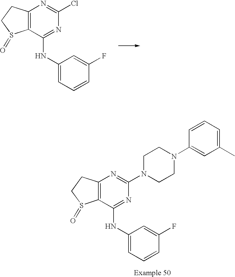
C12=C(C(NC3=CC=CC(F)=C3)=NC(Cl)=N1)S(=O)CC2.C12=C(C(NC3=CC=CC(F)=C3)=NC(N3CCN(C4=CC(C)=CC=C4)CC3)=N1)S(=O)CC2
